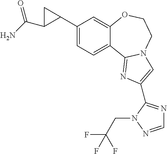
C1(C2CC2C(N)=O)=CC=C2C(=C1)OCCN1C2=NC(C2=NC=NN2CC(F)(F)F)=C1
